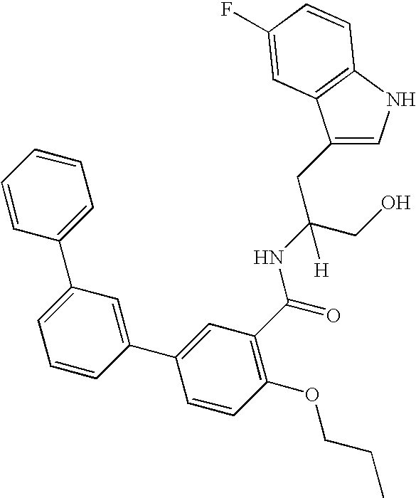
C1=C(CC(CO)(NC(C2=C(OCCC)C=CC(C3=CC(C4=CC=CC=C4)=CC=C3)=C2)=O)[H])C2=C(N1)C=CC(F)=C2
